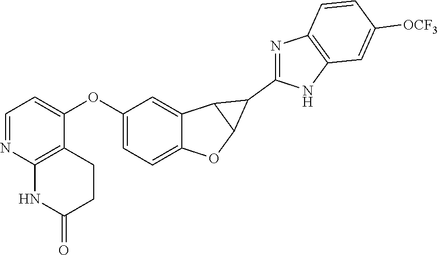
C1(OC2=CC=NC3=C2CCC(=O)N3)=CC=C2C(=C1)C1C(O2)C1C1=NC2=C(N1)C=C([OCF3])C=C2
